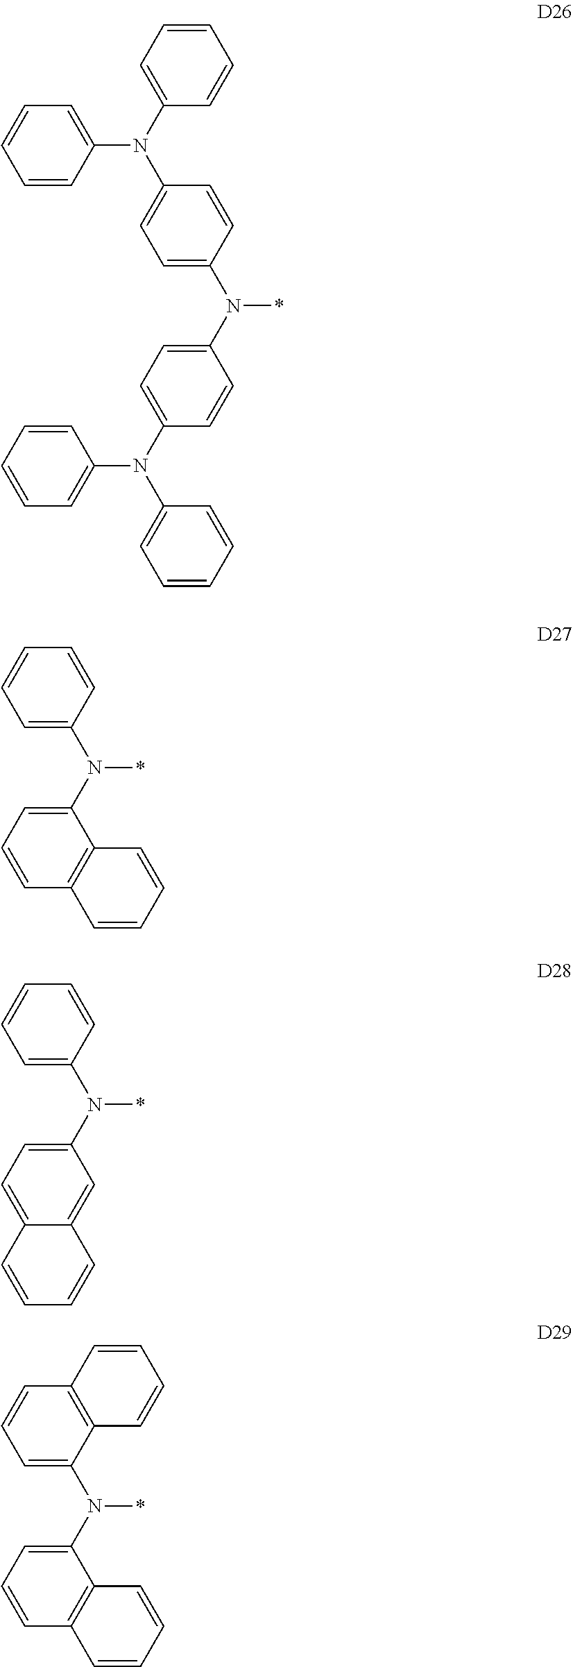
C1=CC(N(C2=CC=C(N(*)C3=CC=C(N(C4=CC=CC=C4)C4=CC=CC=C4)C=C3)C=C2)C2=CC=CC=C2)=CC=C1.C1=C(N(C2=CC=CC3=C2C=CC=C3)*)C=CC=C1.C1=C(N(C2=CC=C3C(=C2)C=CC=C3)*)C=CC=C1.C1=C(N(C2=CC=CC3=C2C=CC=C3)*)C2=C(C=C1)C=CC=C2
